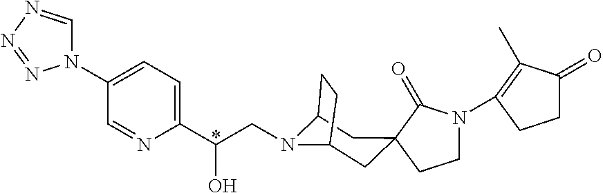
C(O)(CN1C2CC3(CC1CC2)C(=O)N(C1=C(C)C(=O)CC1)CC3)C1=CC=C(N2C=NN=N2)C=N1
